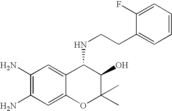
C1(N)=C(N)C=C2C(=C1)C(NCCC1=CC=CC=C1F)C(O)C(C)(C)O2
